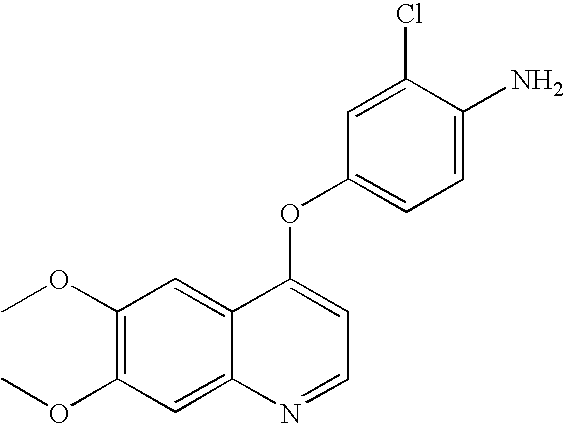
C1(Cl)=CC(OC2=CC=NC3=CC(OC)=C(OC)C=C23)=CC=C1N
